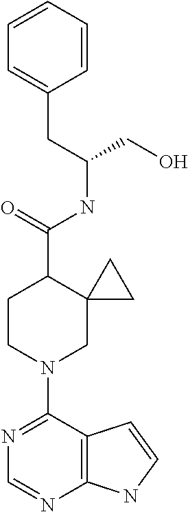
N1=C(N2CC3(C(C(NC(CC4=CC=CC=C4)CO)=O)CC2)CC3)C2=C(N=C1)NC=C2
